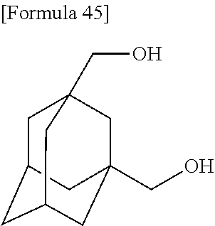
C1C2CC3CC(CO)(CC1(CO)C3)C2
